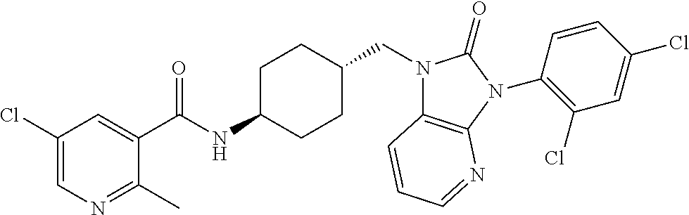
C1(Cl)=CN=C(C)C(C(NC2CCC(CN3C4=C(N(C5=C(Cl)C=C(Cl)C=C5)C3=O)N=CC=C4)CC2)=O)=C1
